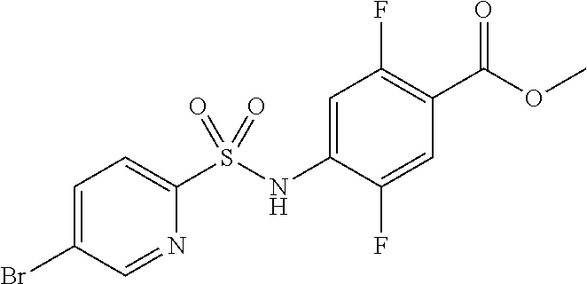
C1=C(NS(C2=CC=C(Br)C=N2)(=O)=O)C(F)=CC(C(=O)OC)=C1F
